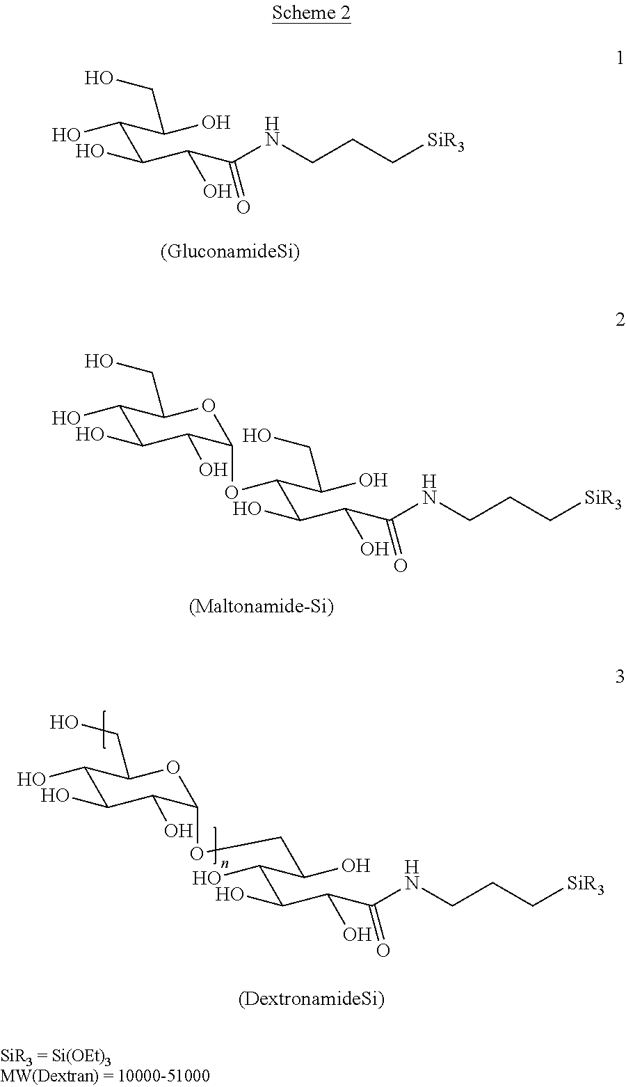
C(C(C(C(=O)NCCC[SiR3])O)O)(C(O)CO)O.C1(O)C(O)C(O)C(OC(C(C(C(=O)NCCC[SiR3])O)O)C(O)CO)OC1CO.C1(O)C(O)C(O)C(OCC(C(C(C(C(=O)NCCC[SiR3])O)O)O)O)OC1CO
